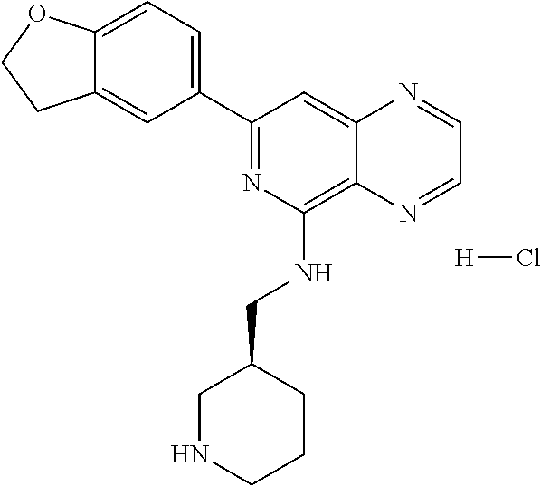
C1(C2=CC=C3C(=C2)CCO3)=NC(NCC2CNCCC2)=C2C(=C1)N=CC=N2.[H]Cl
